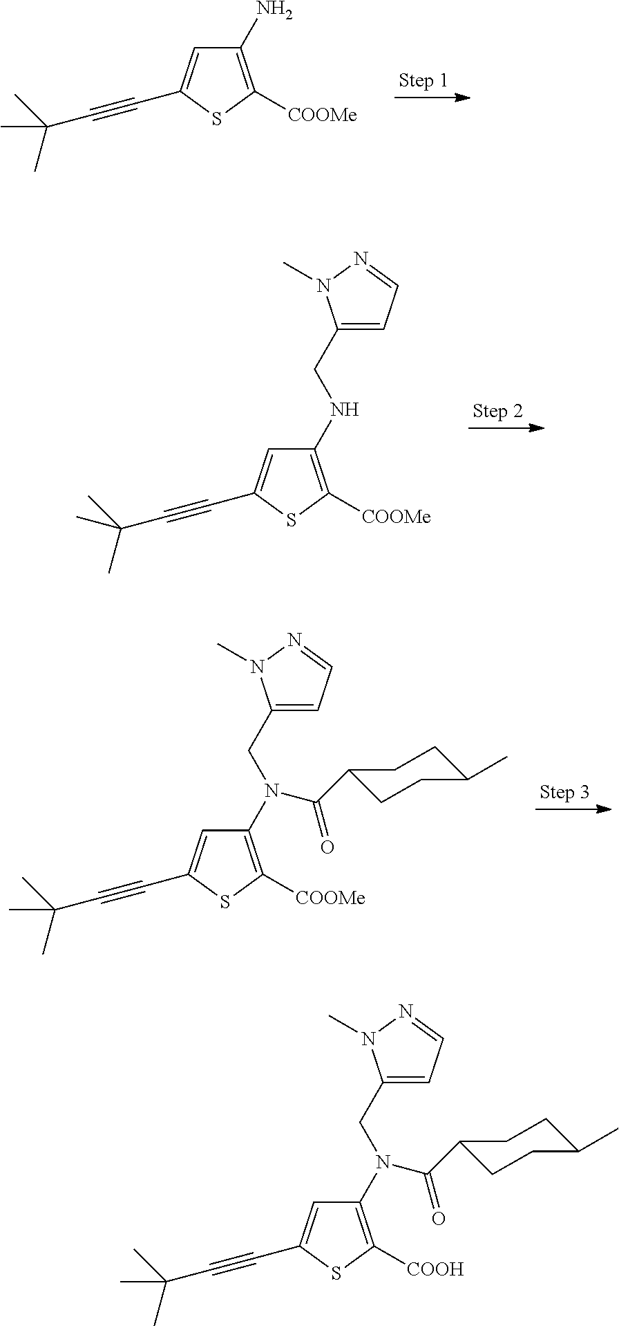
C1(N)=C([COOMe])SC(C#CC(C)(C)C)=C1.C1(NCC2=CC=NN2C)=C([COOMe])SC(C#CC(C)(C)C)=C1.C1(N(CC2=CC=NN2C)C(=O)C2CCC(C)CC2)=C([COOMe])SC(C#CC(C)(C)C)=C1.C1(N(CC2=CC=NN2C)C(=O)C2CCC(C)CC2)=C([COOH])SC(C#CC(C)(C)C)=C1
